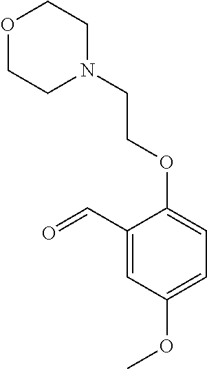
C1(C=O)=CC(OC)=CC=C1OCCN1CCOCC1
